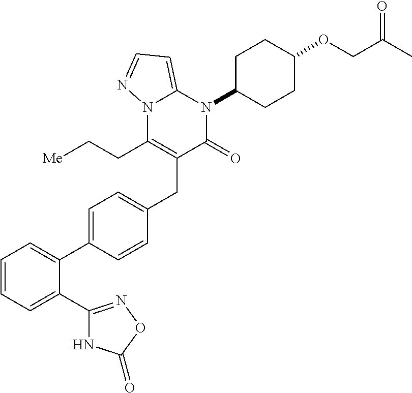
C1=CC=C(C2=NOC(=O)N2)C(C2=CC=C(CC3=C(CC[Me])N4C(=CC=N4)N(C4CCC(OCC(C)=O)CC4)C3=O)C=C2)=C1
